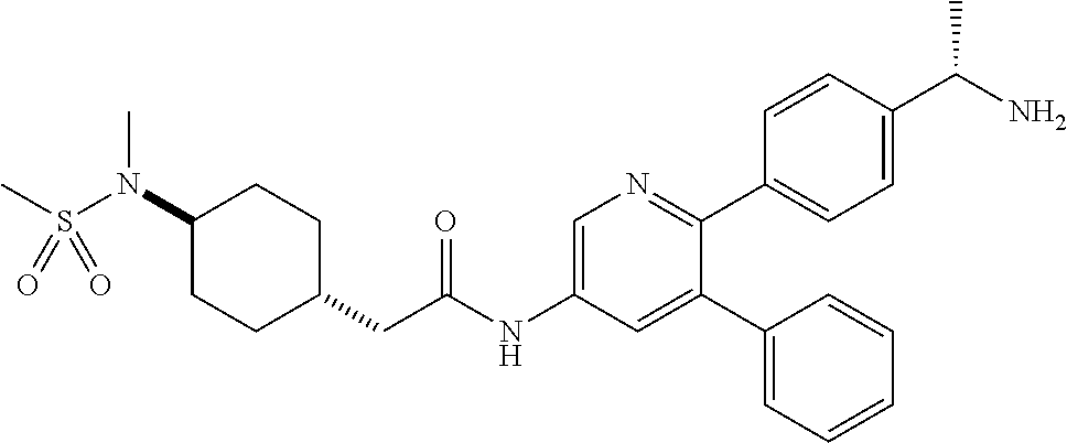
C1(N(S(C)(=O)=O)C)CCC(CC(NC2=CN=C(C3=CC=C(C(N)C)C=C3)C(C3=CC=CC=C3)=C2)=O)CC1
